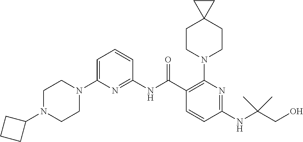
C1(NC(C2=C(N3CCC4(CC3)CC4)N=C(NC(CO)(C)C)C=C2)=O)=NC(N2CCN(C3CCC3)CC2)=CC=C1
